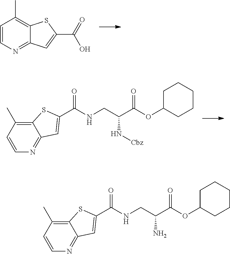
C1=CN=C2C(=C1C)SC(C(=O)O)=C2.C12=C(C)C=CN=C1C=C(C(=O)NCC(C(OC1CCCCC1)=O)N[Cbz])S2.C12=C(C)C=CN=C1C=C(C(=O)NCC(C(OC1CCCCC1)=O)N)S2
